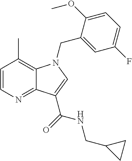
C1=CN=C2C(=C1C)N(CC1=CC(F)=CC=C1OC)C=C2C(=O)NCC1CC1
